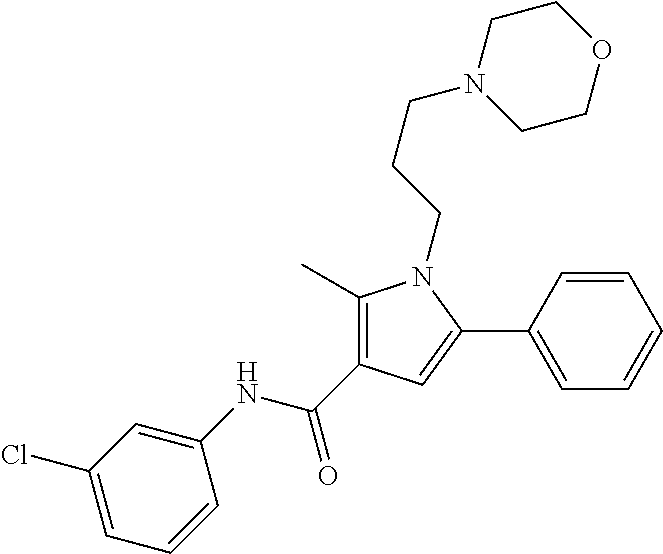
C1(C)=C(C(NC2=CC(Cl)=CC=C2)=O)C=C(C2=CC=CC=C2)N1CCCN1CCOCC1
